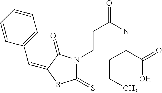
C(C1=CC=CC=C1)=C1C(=O)N(CCC(NC(C(O)=O)CCC)=O)C(=S)S1
